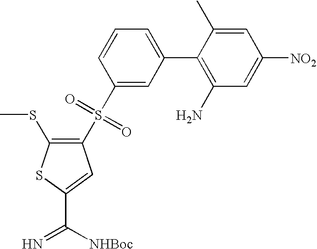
C1(S(C2=CC(C3=C(N)C=C([NO2])C=C3C)=CC=C2)(=O)=O)=C(SC)SC(C(=N)[NHBoc])=C1
